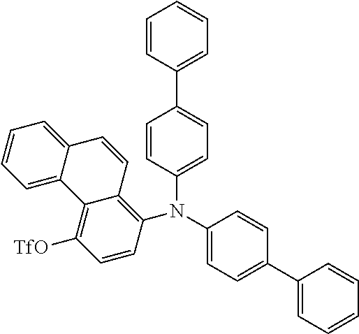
C1=CC(C2=CC=CC=C2)=CC=C1N(C1=C2C(=C([TfO])C=C1)C1=CC=CC=C1C=C2)C1=CC=C(C2=CC=CC=C2)C=C1
